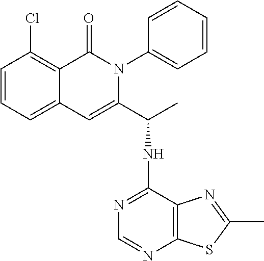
ClC1=C2C(=CC=C1)C=C(C(NC1=NC=NC3=C1N=C(C)S3)C)N(C1=CC=CC=C1)C2=O
